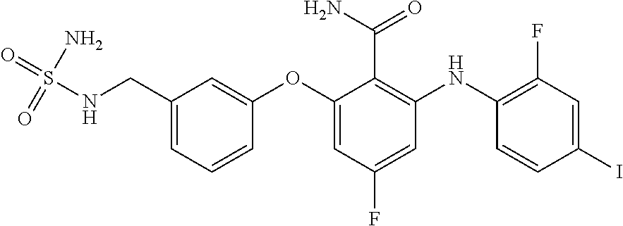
O=S(NCC1=CC=CC(OC2=CC(F)=CC(NC3=C(F)C=C(I)C=C3)=C2C(N)=O)=C1)(N)=O
